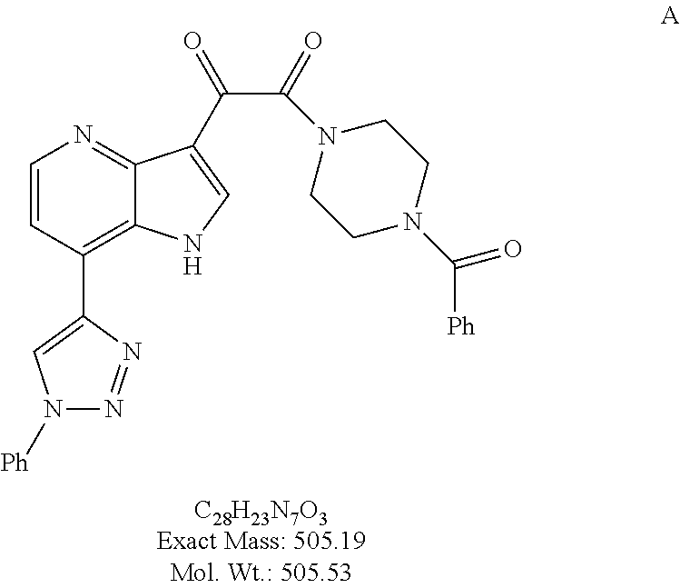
C1(C2=C3C(=NC=C2)C(C(C(N2CCN(C([Ph])=O)CC2)=O)=O)=CN3)=CN([Ph])N=N1
